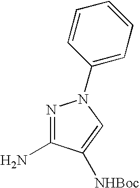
N1=C(N)C([NHBoc])=CN1C1=CC=CC=C1
